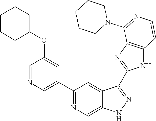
C1(C2=NC=C3C(=C2)C(C2=NC4=C(N2)C=CN=C4N2CCCCC2)=NN3)=CN=CC(OC2CCCCC2)=C1
